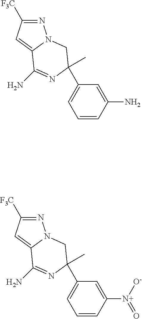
C1=CC([N+](=O)[O-])=CC(C2(C)N=C(N)C3=CC([F3C])=NN3C2)=C1.C1=CC(N)=CC(C2(C)N=C(N)C3=CC([F3C])=NN3C2)=C1
